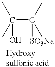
C(C(C)(C)[SO3Na])(C)(C)O
